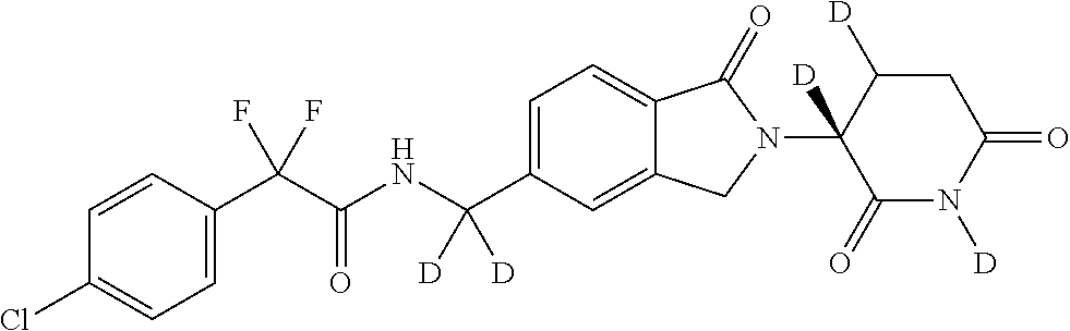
C1=CC(C(C(NC(C2=CC=C3C(=C2)CN(C2([D])C(=O)N([D])C(=O)CC2[D])C3=O)([D])[D])=O)(F)F)=CC=C1Cl
